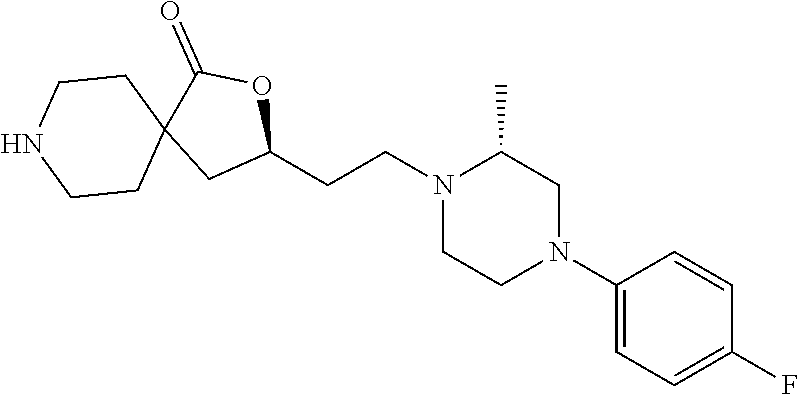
N1(CCC2OC(=O)C3(C2)CCNCC3)CCN(C2=CC=C(F)C=C2)CC1C
